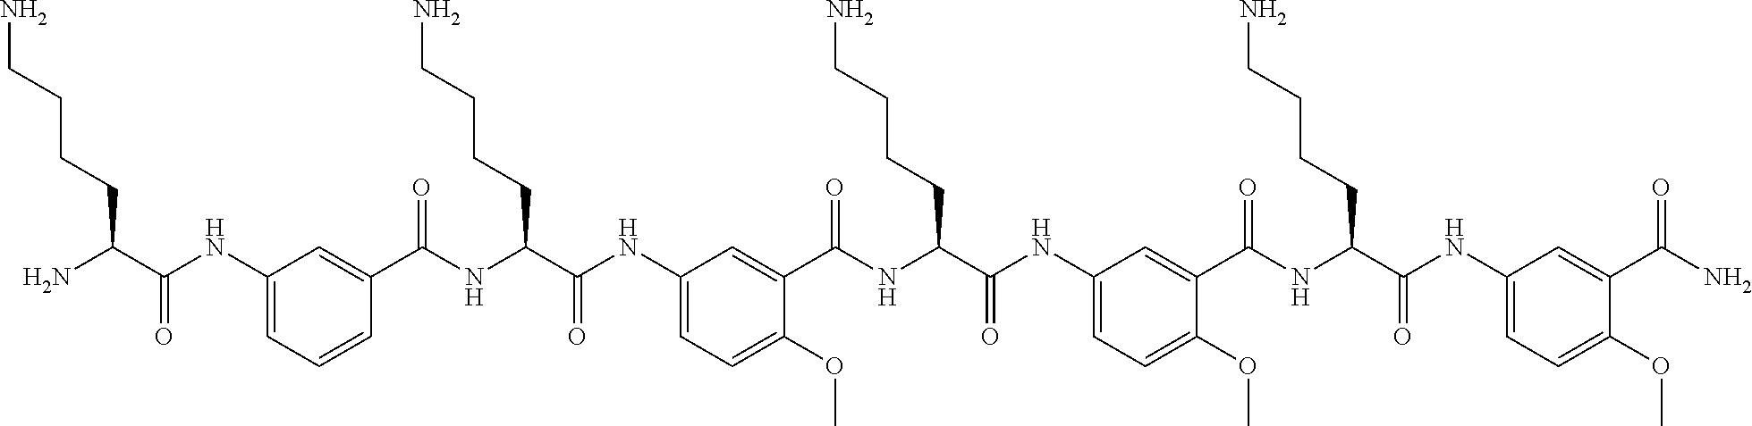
C1(NC(C(N)CCCCN)=O)=CC=CC(C(NC(C(NC2=CC=C(OC)C(C(NC(C(NC3=CC=C(OC)C(C(NC(C(NC4=CC=C(OC)C(C(N)=O)=C4)=O)CCCCN)=O)=C3)=O)CCCCN)=O)=C2)=O)CCCCN)=O)=C1
